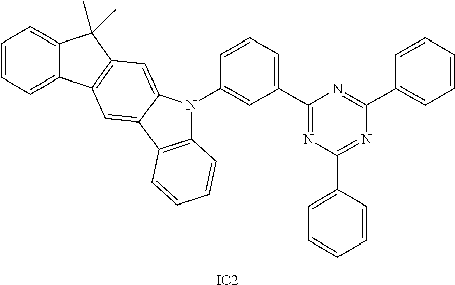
C1=CC=C2C(=C1)C(C)(C)C1=C2C=C2C(=C1)N(C1=CC(C3=NC(C4=CC=CC=C4)=NC(C4=CC=CC=C4)=N3)=CC=C1)C1=C2C=CC=C1.[IC2]
